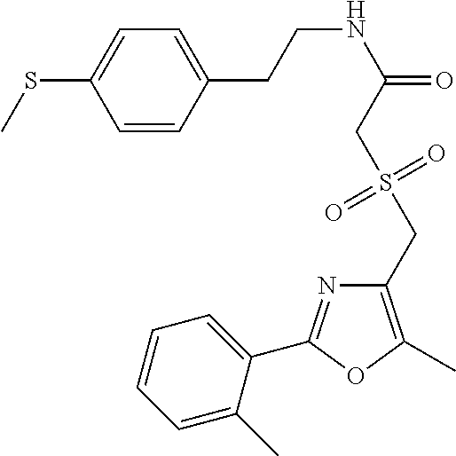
C1=CC(CCNC(=O)CS(CC2=C(C)OC(C3=CC=CC=C3C)=N2)(=O)=O)=CC=C1SC
